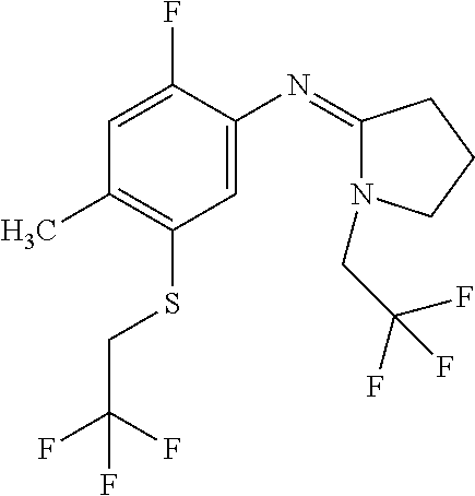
C1=C(N=C2N(CC(F)(F)F)CCC2)C(F)=CC(C)=C1SCC(F)(F)F
